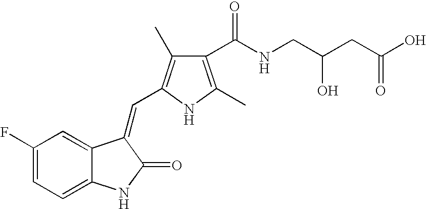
C1(F)=CC=C2C(=C1)C(=CC1=C(C)C(C(NCC(CC(O)=O)O)=O)=C(C)N1)C(=O)N2
